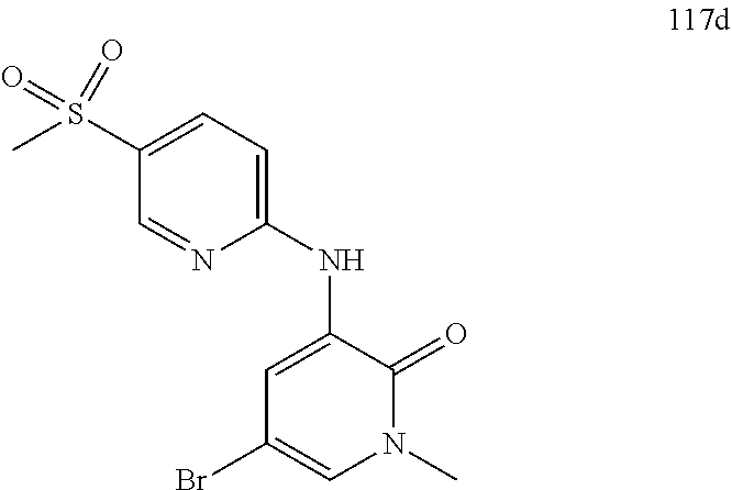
C1(Br)=CN(C)C(=O)C(NC2=CC=C(S(=O)(=O)C)C=N2)=C1
